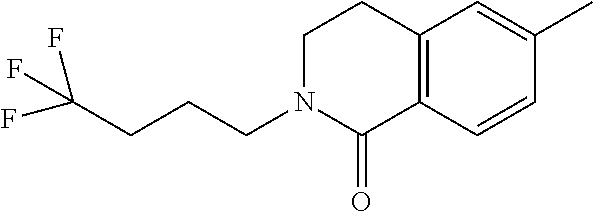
C1CN(CCCC(F)(F)F)C(=O)C2=C1C=C(C)C=C2
